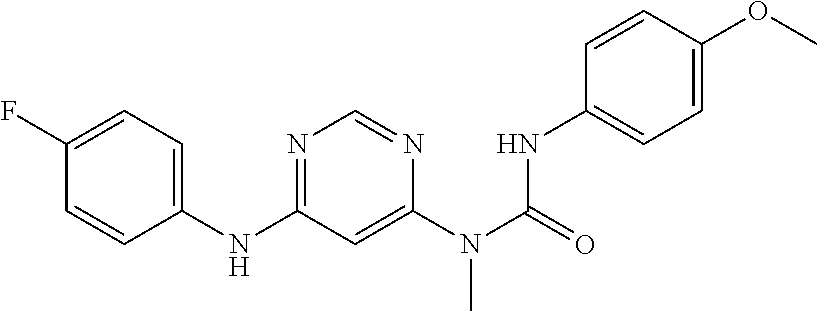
C1=CC(NC2=NC=NC(N(C(=O)NC3=CC=C(OC)C=C3)C)=C2)=CC=C1F
